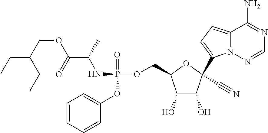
C12=CC=C(C3(C#N)C(O)C(O)C(COP(NC(C(=O)OCC(CC)CC)C)(=O)OC4=CC=CC=C4)O3)N1N=CN=C2N
